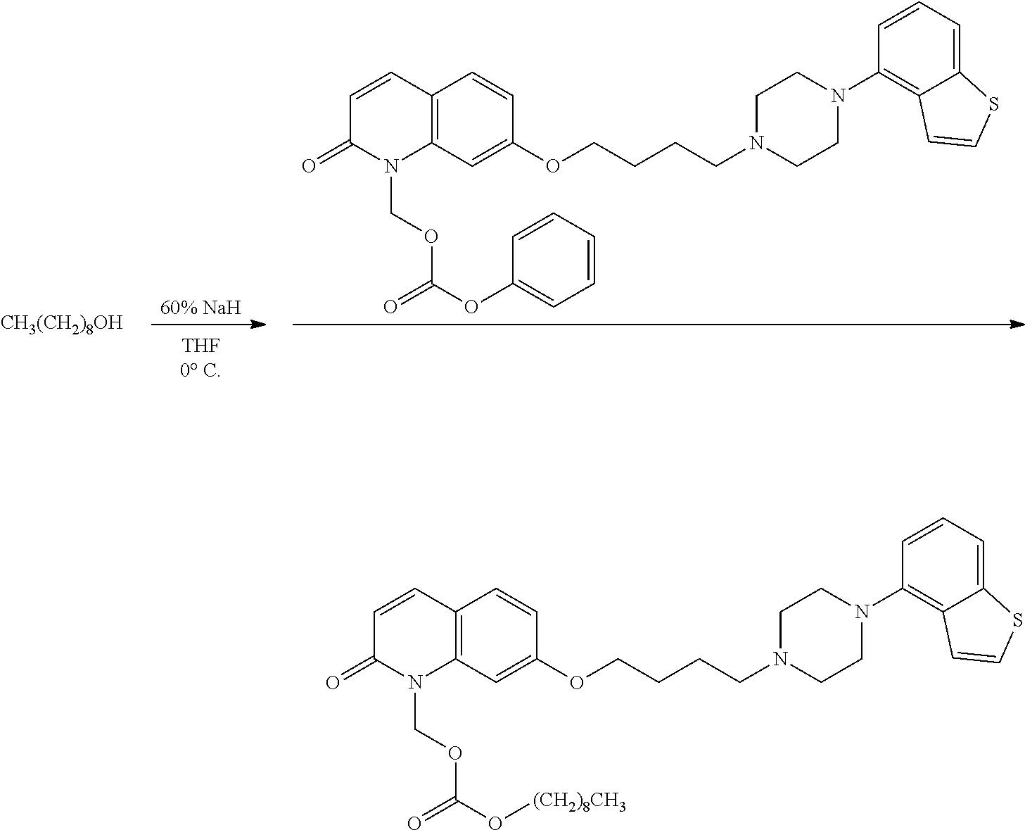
[60% NaH].C12=C(C=C(OCCCCN3CCN(C4=C5C(=CC=C4)SC=C5)CC3)C=C1)N(COC(OC1=CC=CC=C1)=O)C(=O)C=C2.[CH3(CH2)8OH].C12=C(C=C(OCCCCN3CCN(C4=C5C(=CC=C4)SC=C5)CC3)C=C1)N(COC(O[(CH2)8CH3])=O)C(=O)C=C2
